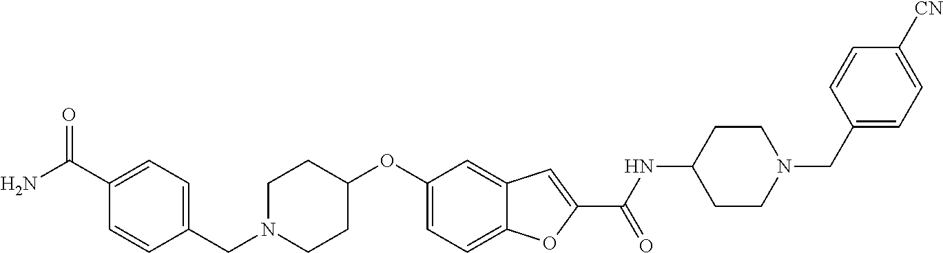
C1=C2C(=CC(OC3CCN(CC4=CC=C(C(N)=O)C=C4)CC3)=C1)C=C(C(=O)NC1CCN(CC3=CC=C([CN])C=C3)CC1)O2
